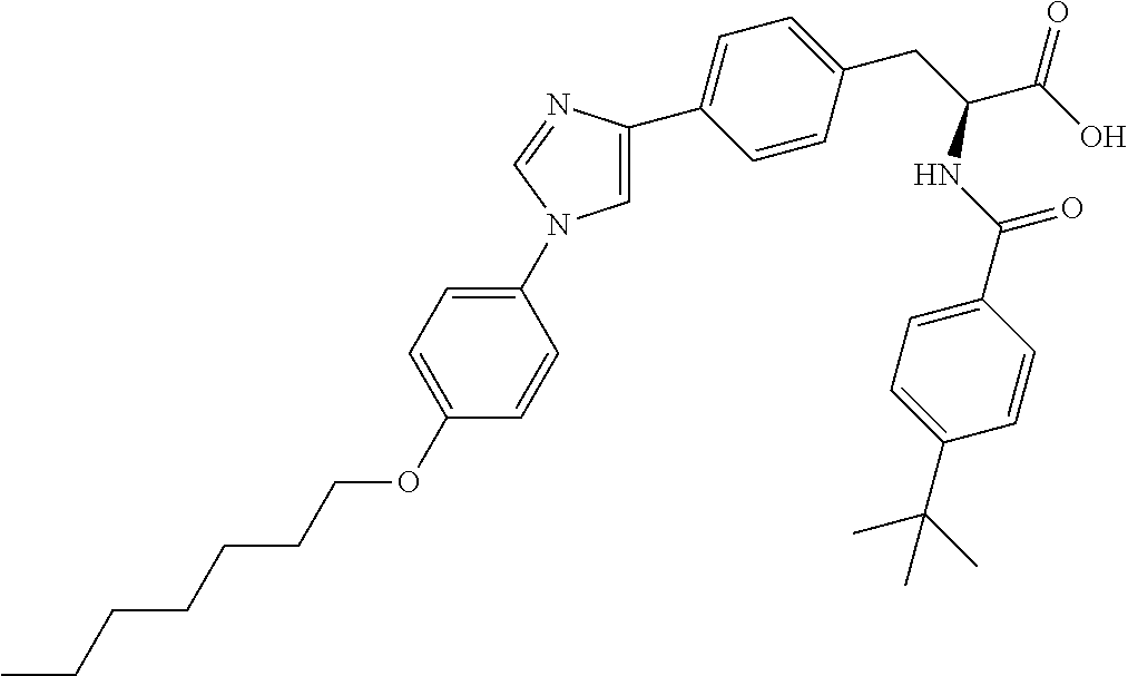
CCCCCCCOC1=CC=C(N2C=C(C3=CC=C(CC(NC(C4=CC=C(C(C)(C)C)C=C4)=O)C(=O)O)C=C3)N=C2)C=C1
